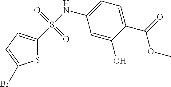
S(NC1=CC=C(C(OC)=O)C(O)=C1)(=O)(=O)C1=CC=C(Br)S1
